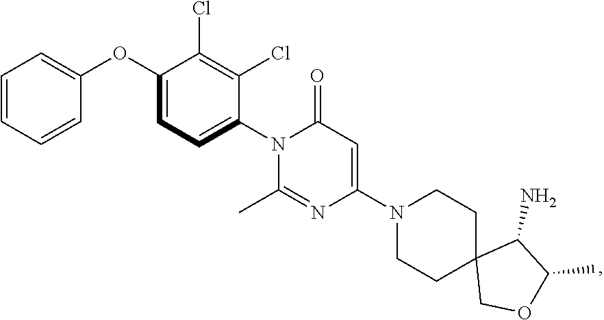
C1(N2C(=O)C=C(N3CCC4(CC3)COC(C)C4N)N=C2C)=CC=C(OC2=CC=CC=C2)C(Cl)=C1Cl
